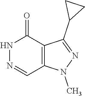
N1=CC2=C(C(=O)N1)C(C1CC1)=NN2C
